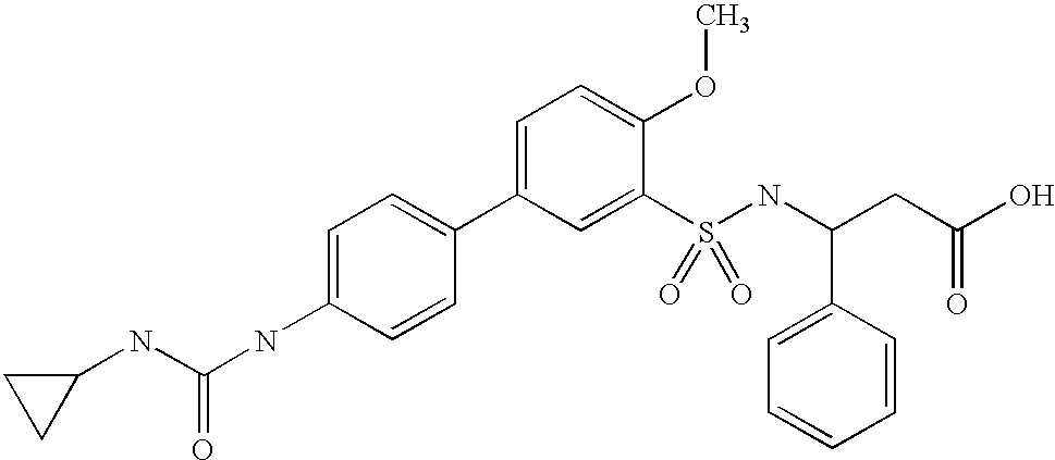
C1(NC(NC2=CC=C(C3=CC=C(OC)C(S(=O)(NC(C4=CC=CC=C4)CC(O)=O)=O)=C3)C=C2)=O)CC1
